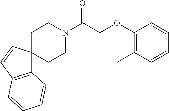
C1(OCC(N2CCC3(CC2)C2=C(C=C3)C=CC=C2)=O)=C(C)C=CC=C1
